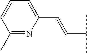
C(C(C)C)=CC1=CC=CC(C)=N1
